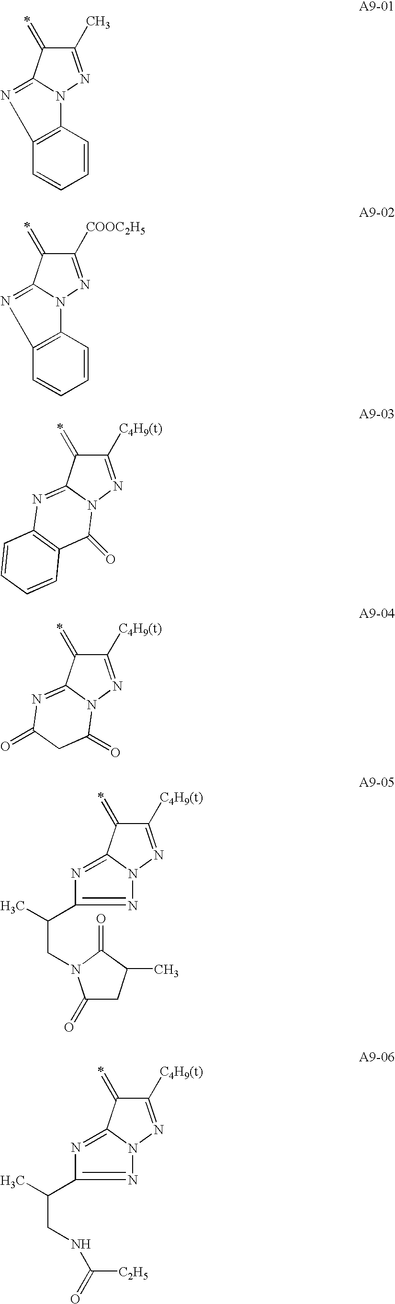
C1(C)=NN2C3=C(N=C2C1=C)C=CC=C3.C1([C4H9(t)])=NN2C(=NC3=C(C2=O)C=CC=C3)C1=C.C1([C4H9(t)])=NN2C(=NC(=O)CC2=O)C1=C.C1([C4H9(t)])=NN2C(=NC(C(C)CN3C(=O)CC(C)C3=O)=N2)C1=C.C1([C4H9(t)])=NN2C(=NC(C(C)CNC([C2H5])=O)=N2)C1=C.C1([COOC2H5])=NN2C3=C(N=C2C1=C)C=CC=C3
